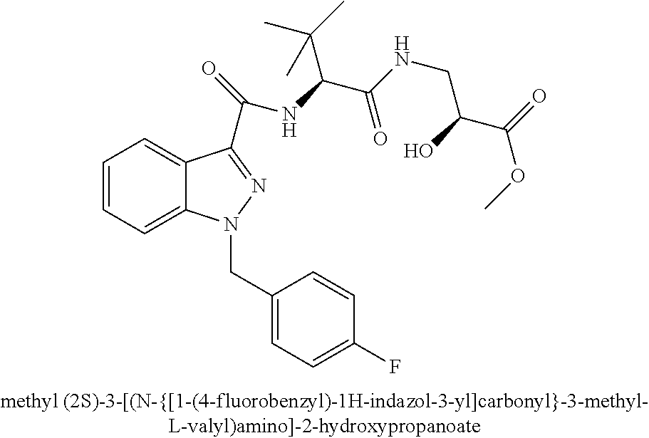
C1=CC=C2C(=C1)C(C(=O)NC(C(C)(C)C)C(NCC(O)C(OC)=O)=O)=NN2CC1=CC=C(F)C=C1
